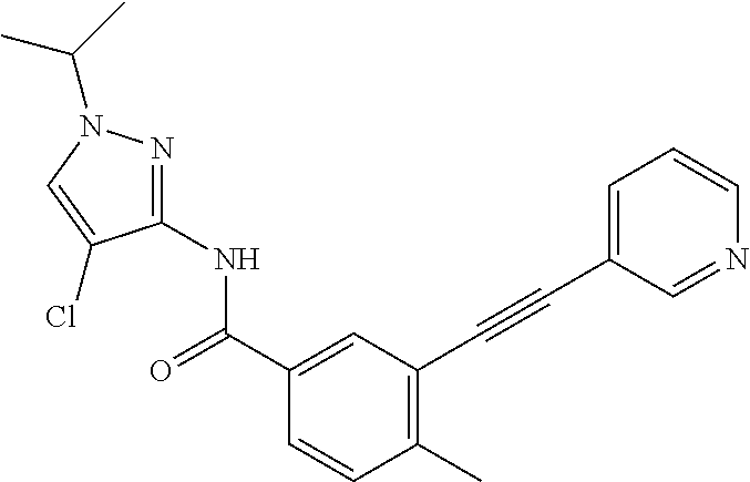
C1(C)=C(C#CC2=CC=CN=C2)C=C(C(NC2=NN(C(C)C)C=C2Cl)=O)C=C1
